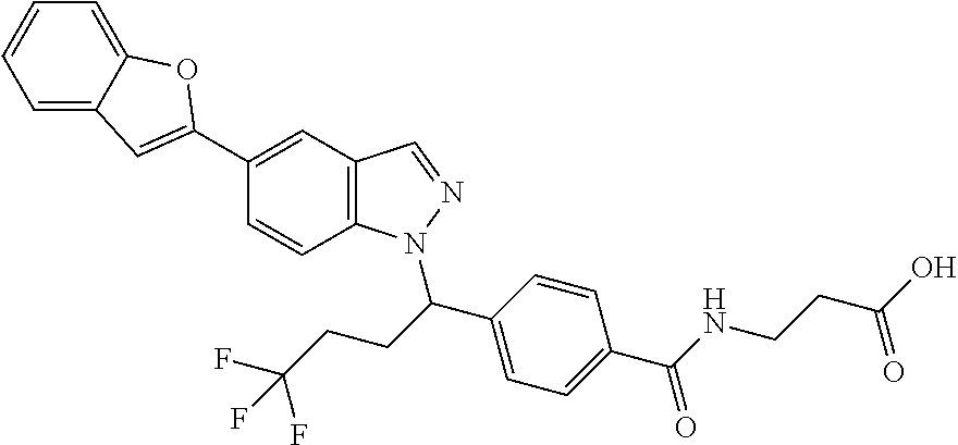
C12=C(C=C(C3=CC4=CC=CC=C4O3)C=C1)C=NN2C(CCC(F)(F)F)C1=CC=C(C(NCCC(O)=O)=O)C=C1
